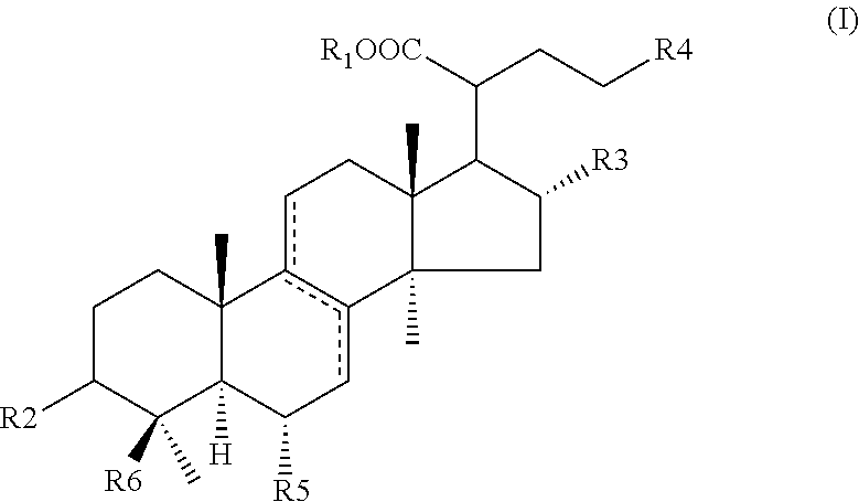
C1C([R2])C([R6])(C)C2([H])C(C)(C1)c1c(cC2[R5])C2(C)CC([R3])C(C(CC[R4])[R1OOC])C2(C)Cc1
